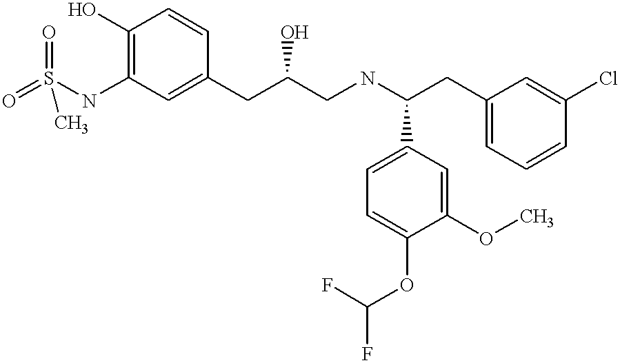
C1(O)=C(NS(=O)(=O)C)C=C(CC(CNC(CC2=CC=CC(Cl)=C2)C2=CC=C(OC(F)F)C(OC)=C2)O)C=C1
